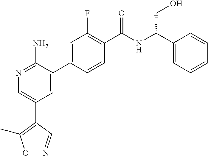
N1=C(N)C(C2=CC(F)=C(C(NC(C3=CC=CC=C3)CO)=O)C=C2)=CC(C2=C(C)ON=C2)=C1
